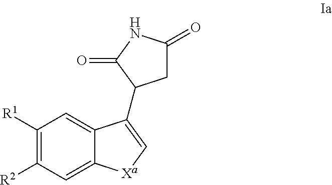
C1([R1])=C([R2])C=C2C(=C1)C(C1CC(=O)NC1=O)=C[Xa]2
